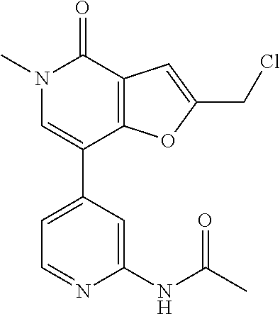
N1(C)C=C(C2=CC=NC(NC(C)=O)=C2)C2=C(C1=O)C=C(CCl)O2
